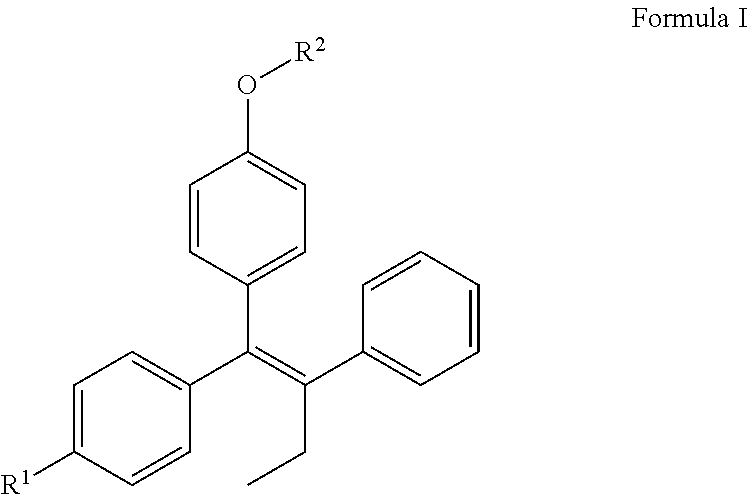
C1=CC(C(=C(C2=CC=CC=C2)CC)C2=CC=C([R1])C=C2)=CC=C1O[R2]
